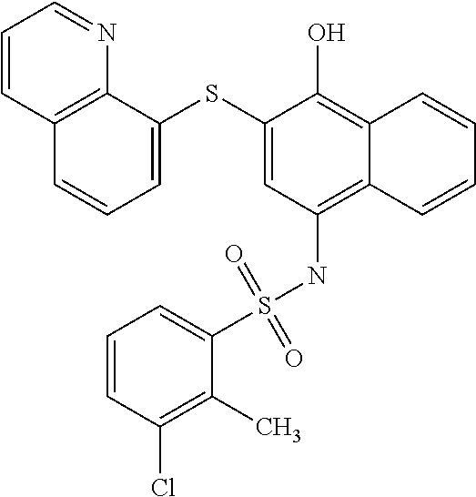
C1=C(SC2=CC=CC3=C2N=CC=C3)C(O)=C2C(=C1NS(C1=CC=CC(Cl)=C1C)(=O)=O)C=CC=C2
